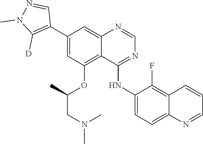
C1=NC2=CC(C3=C([D])N(C)N=C3)=CC(OC(CN(C)C)C)=C2C(NC2=CC=C3C(=C2F)C=CC=N3)=N1
